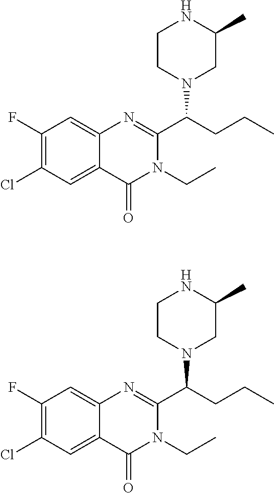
C1(F)=C(Cl)C=C2C(=C1)N=C(C(CCC)N1CC(C)NCC1)N(CC)C2=O.C1(F)=C(Cl)C=C2C(=C1)N=C(C(CCC)N1CC(C)NCC1)N(CC)C2=O
